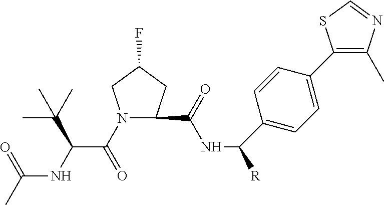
N1(C(C(NC(C)=O)C(C)(C)C)=O)CC(F)CC1C(NC(C1=CC=C(C2=C(C)N=CS2)C=C1)[R])=O
